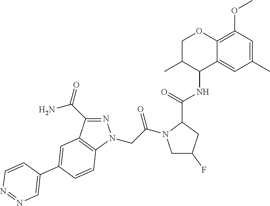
N1=C(C(N)=O)C2=C(N1CC(=O)N1CC(F)CC1C(=O)NC1C3=CC(C)=CC(OC)=C3OCC1C)C=CC(C1=CN=NC=C1)=C2
